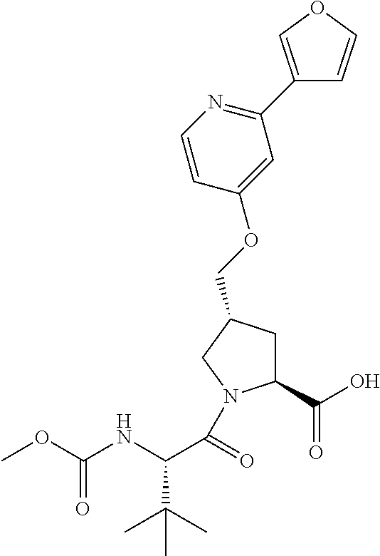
C1(C(O)=O)CC(COC2=CC(C3=COC=C3)=NC=C2)CN1C(C(NC(OC)=O)C(C)(C)C)=O
